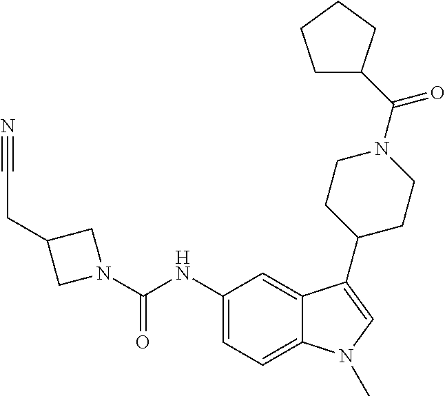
N1(C(NC2=CC=C3C(=C2)C(C2CCN(C(=O)C4CCCC4)CC2)=CN3C)=O)CC(CC#N)C1
